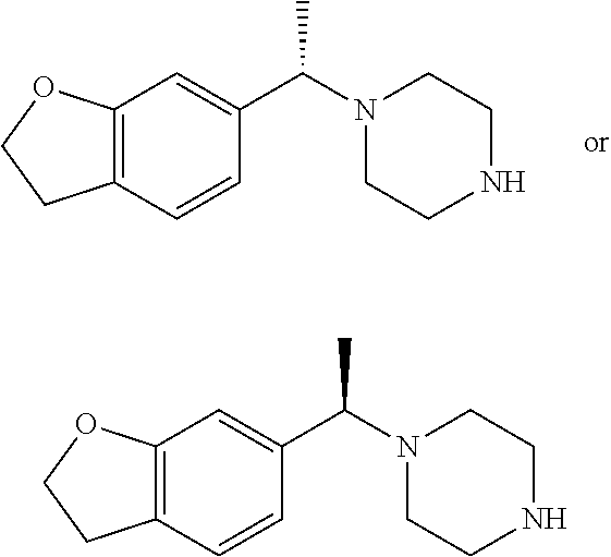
C12=C(C=CC(C(N3CCNCC3)C)=C1)CCO2.C12=C(C=CC(C(N3CCNCC3)C)=C1)CCO2
